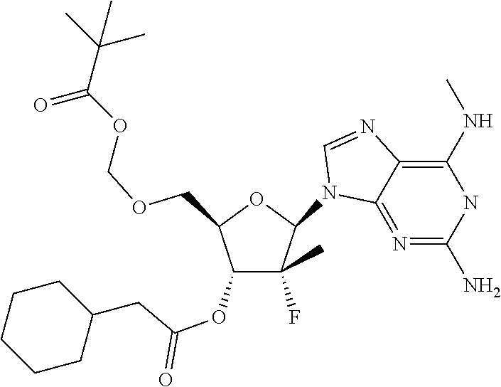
C1(N2C3=N=C(N)NC(NC)=C3N=C2)C(F)(C)C(OC(CC2CCCCC2)=O)C(COCOC(C(C)(C)C)=O)O1
